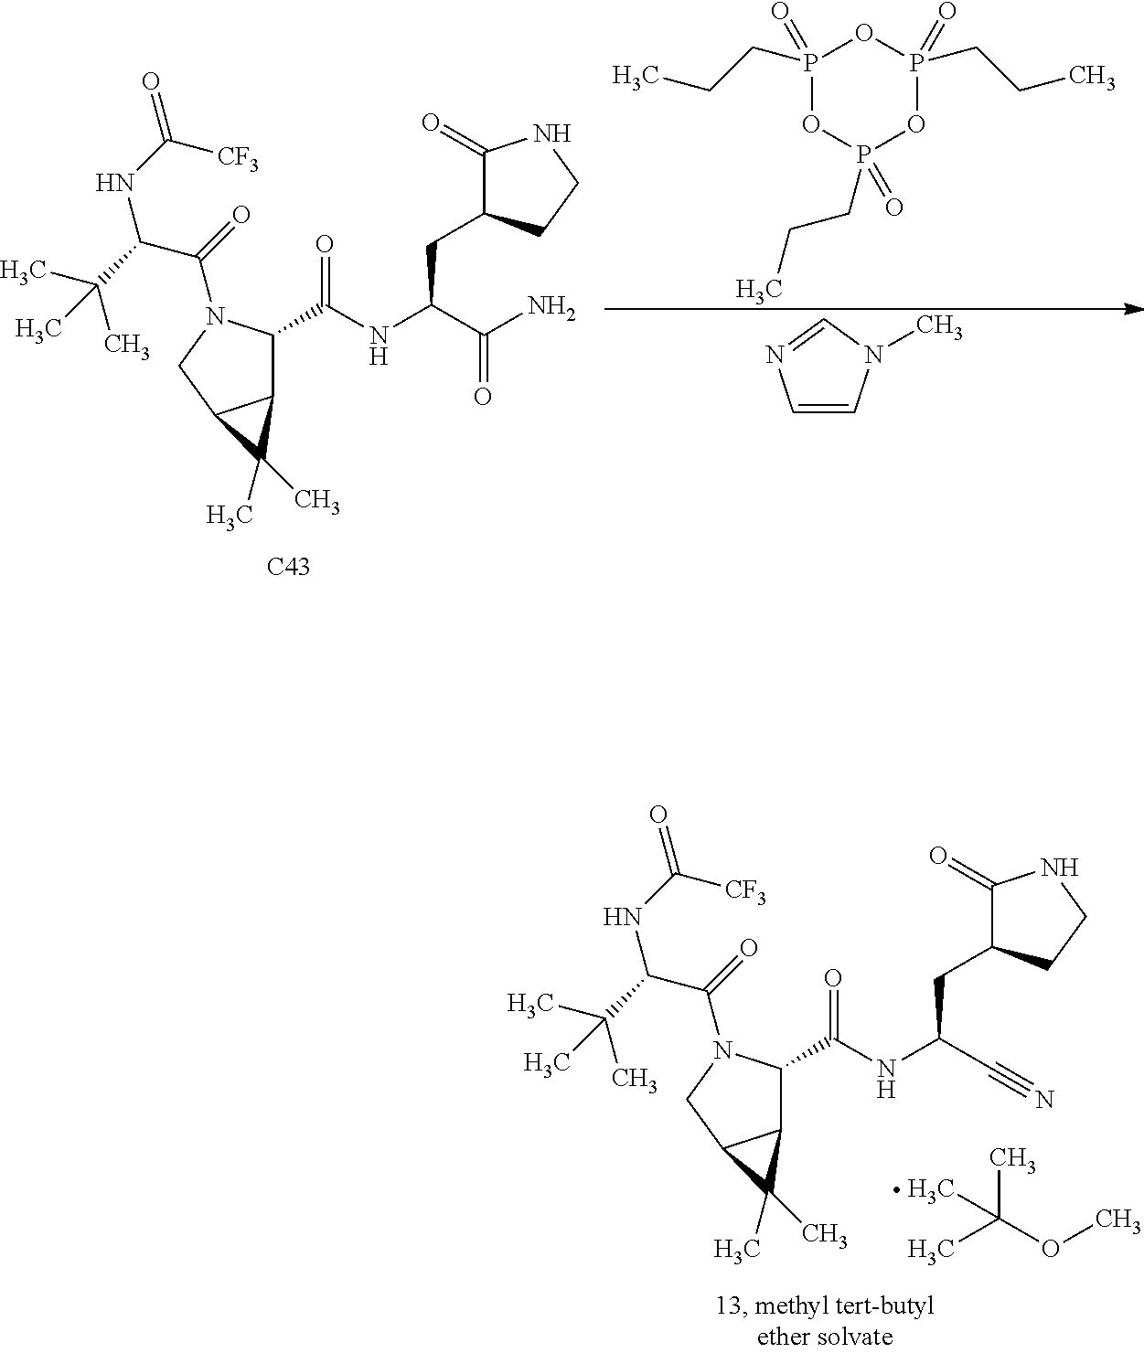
P1(CCC)(=O)OP(CCC)(=O)OP(CCC)(=O)O1.C1=CN(C)C=N1.N(C(C(=O)N1C(C(NC(CC2C(=O)NCC2)C(=O)N)=O)C2C(C1)C2(C)C)C(C)(C)C)C([CF3])=O.[C43].N(C(C(=O)N1C(C(NC(C#N)CC2C(=O)NCC2)=O)C2C(C1)C2(C)C)C(C)(C)C)C([CF3])=O.CC(OC)(C)C
